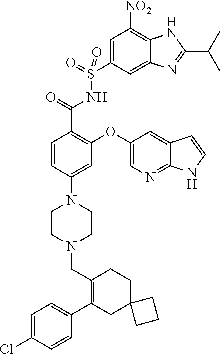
C1=C(Cl)C=CC(C2=C(CN3CCN(C4=CC(OC5=CN=C6C(=C5)C=CN6)=C(C(=O)NS(C5=CC([NO2])=C6C(=C5)N=C(C(C)C)N6)(=O)=O)C=C4)CC3)CCC3(C2)CCC3)=C1
